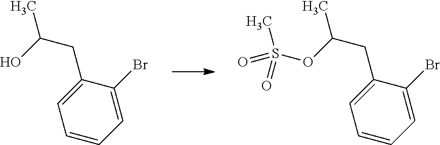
C1=CC=C(Br)C(CC(O)C)=C1.C1=CC=C(Br)C(CC(OS(C)(=O)=O)C)=C1
